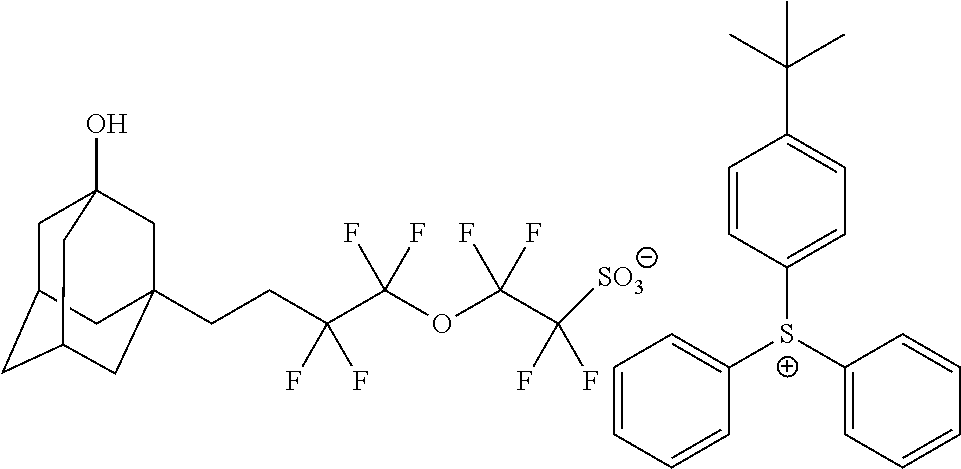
C1C2CC3CC(CCC(C(OC(C(F)(F)[SO3])(F)F)(F)F)(F)F)(CC1(O)C3)C2.C1=CC=CC([S+](C2=CC=CC=C2)C2=CC=C(C(C)(C)C)C=C2)=C1
